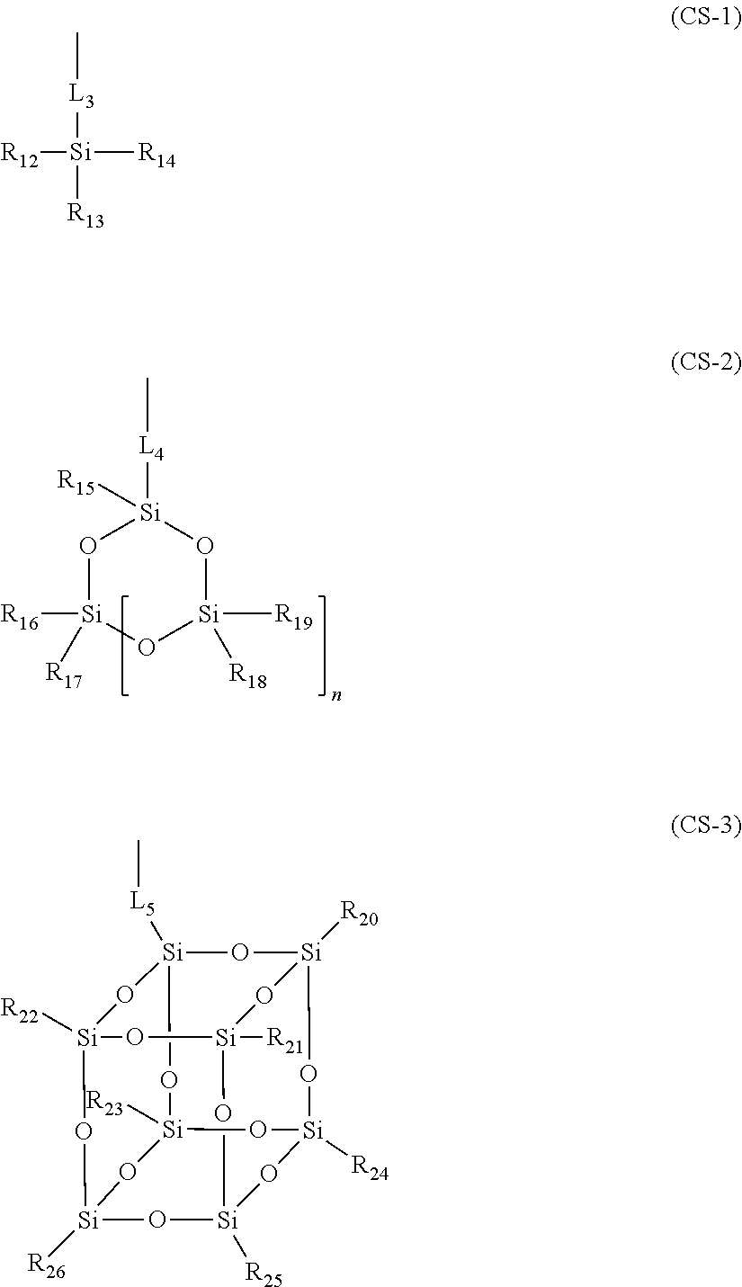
O1[Si]([R15])([L4]C)O[Si]([R19])([R18])O[Si]1([R16])[R17].[R12][Si]([R14])([L3]C)[R13].O1[Si]2([R20])O[Si]3([R24])O[Si]4([R25])O[Si]5([R26])O[Si]([R22])(O[Si]1([L5]C)O[Si]([R23])(O3)O5)O[Si]([R21])(O2)O4
